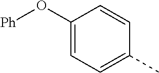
C1(O[Ph])=CC=C(C)C=C1
